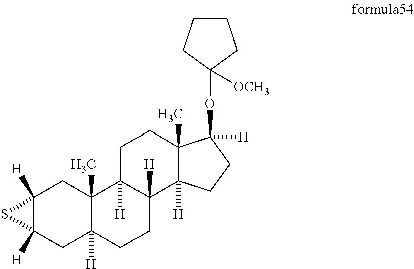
C12([H])C([H])(CC3([H])C(C)(C1)C1([H])C([H])(CC3)C3([H])C(C)(CC1)C([H])(OC1([OCH3])CCCC1)CC3)S2
